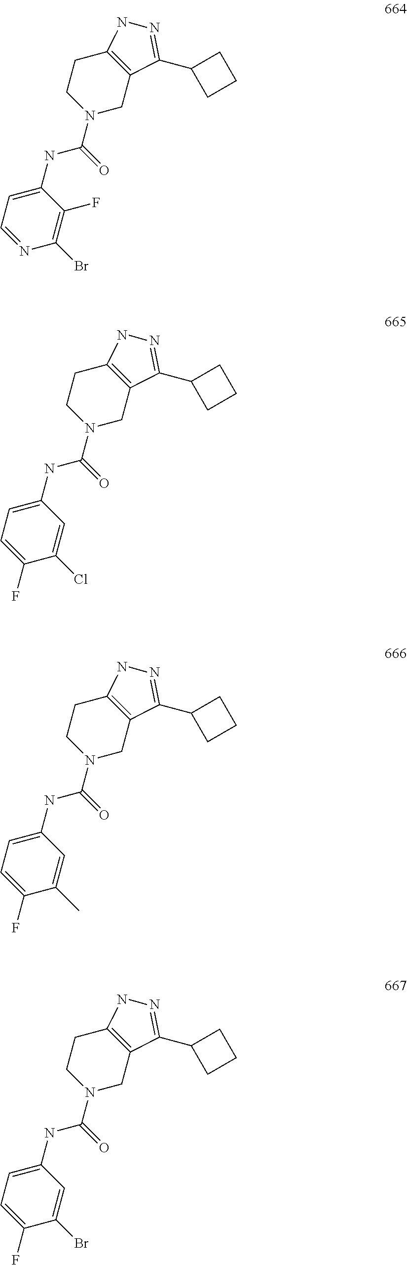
N1(C(NC2=CC=NC(Br)=C2F)=O)CC2=C(CC1)NN=C2C1CCC1.N1(C(NC2=CC=C(F)C(Cl)=C2)=O)CC2=C(CC1)NN=C2C1CCC1.N1(C(NC2=CC=C(F)C(C)=C2)=O)CC2=C(CC1)NN=C2C1CCC1.N1(C(NC2=CC=C(F)C(Br)=C2)=O)CC2=C(CC1)NN=C2C1CCC1
